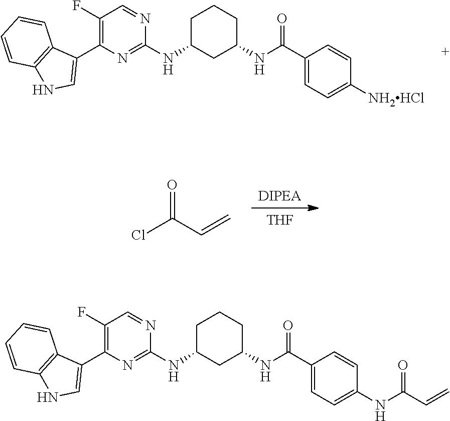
C1(F)=C(C2=CNC3=C2C=CC=C3)N=C(NC2CCCC(NC(C3=CC=C([NH2HCl])C=C3)=O)C2)N=C1.[DIPEA].[THF].ClC(C=C)=O.C1(F)=C(C2=CNC3=C2C=CC=C3)N=C(NC2CCCC(NC(C3=CC=C(NC(C=C)=O)C=C3)=O)C2)N=C1
